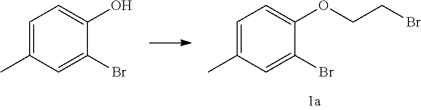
C1=C(C)C=C(Br)C(O)=C1.C1=C(C)C=C(Br)C(OCCBr)=C1
